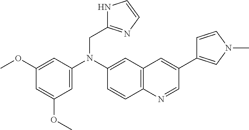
C1(OC)=CC(N(C2=CC3=C(C=C2)N=CC(C2=CN(C)C=C2)=C3)CC2=NC=CN2)=CC(OC)=C1
